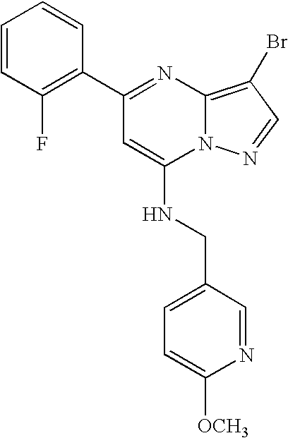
C1=CC(F)=C(C2=NC3=C(Br)C=NN3C(NCC3=CC=C([OCH3])N=C3)=C2)C=C1
